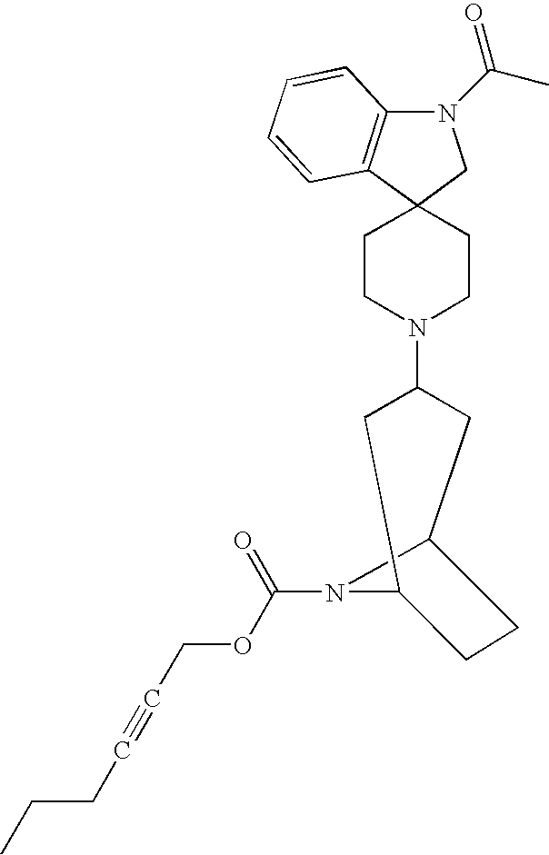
C1CN(C2CC3CCC(C2)N3C(OCC#CCCC)=O)CCC12C1=C(N(C(C)=O)C2)C=CC=C1
